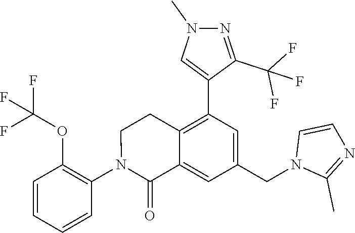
C1(N2C(=O)C3=CC(CN4C(C)=NC=C4)=CC(C4=CN(C)N=C4C(F)(F)F)=C3CC2)=C(OC(F)(F)F)C=CC=C1
